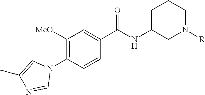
C1(N2C=C(C)N=C2)=C([MeO])C=C(C(NC2CN([R])CCC2)=O)C=C1
